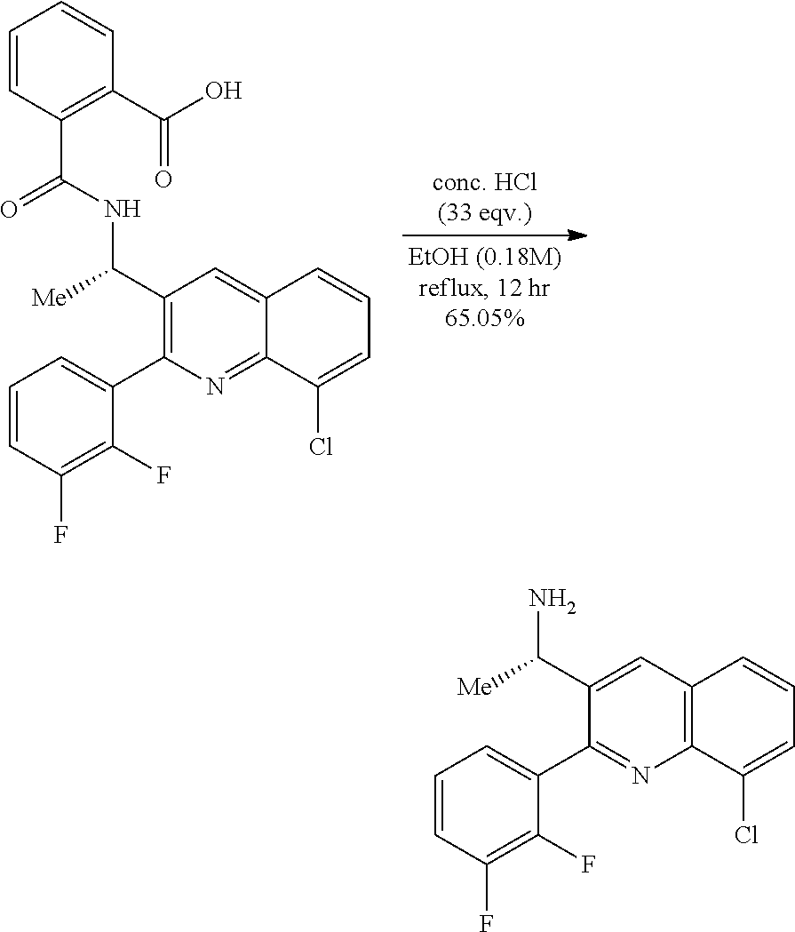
C(C1=C(C2=CC=CC(F)=C2F)N=C2C(=C1)C=CC=C2Cl)([Me])NC(C1=C(C(=O)O)C=CC=C1)=O.C(C1=CC2=C(N=C1C1=CC=CC(F)=C1F)C(Cl)=CC=C2)([Me])N
